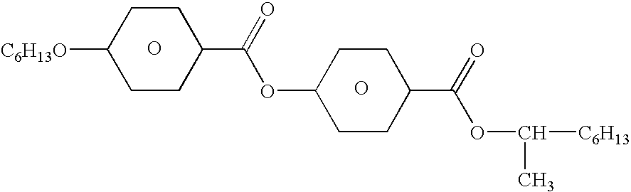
O.O.C1([C6H13O])CCC(C(=O)OC2CCC(C(=O)OC(C)[C6H13])CC2)CC1
